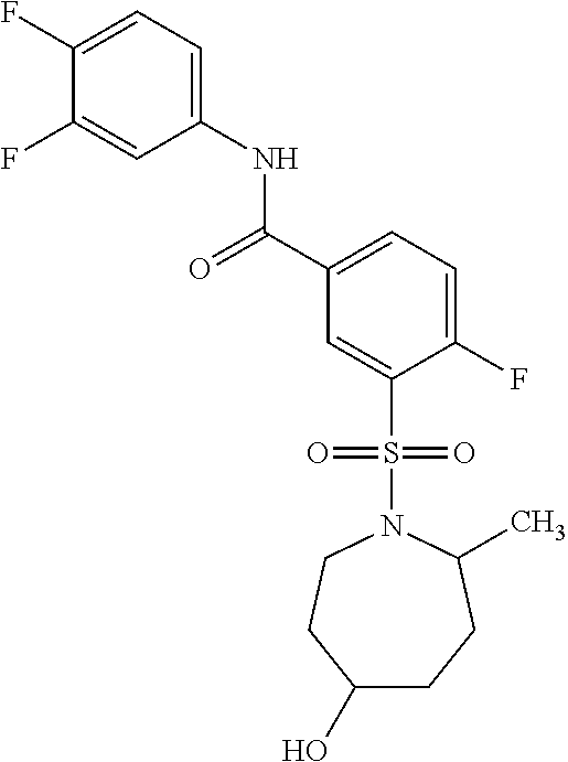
C1(F)=CC=C(NC(C2=CC=C(F)C(S(N3CCC(O)CCC3C)(=O)=O)=C2)=O)C=C1F
